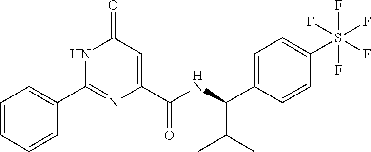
C1=CC=CC(C2=NC(C(=O)NC(C(C)C)C3=CC=C(S(F)(F)(F)(F)F)C=C3)=CC(=O)N2)=C1
